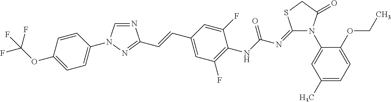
N1=CN(C2=CC=C(OC(F)(F)F)C=C2)N=C1C=CC1=CC(F)=C(NC(N=C2N(C3=CC(C)=CC=C3OCC)C(=O)CS2)=O)C(F)=C1
